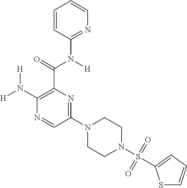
[H]N(C1=C(C(=O)N([H])C2=NC=CC=C2)N=C(N2CCN(S(=O)(=O)C3=CC=CS3)CC2)C=N1)[H]
